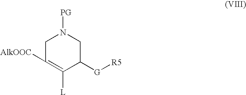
C1C([AlkOOC])=C([L])C([G][R5])CN1[PG]
